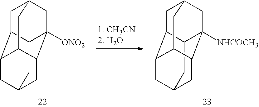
C12CC3CC4C1CC1CC4C(C3)C2([ONO2])C1.C12CC3CC4C1CC1CC4C(C3)C2([NHCOCH3])C1
